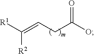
[R1]C(=CCC(O)=O)[R2]
